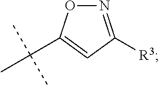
N1=C([R3])C=C(C(C)(C)C)O1
